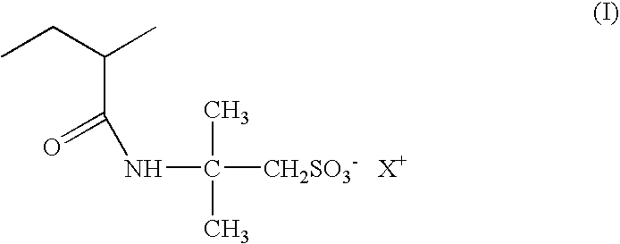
N(C([CH2SO3-])(C)C)C(=O)C(CC)C
